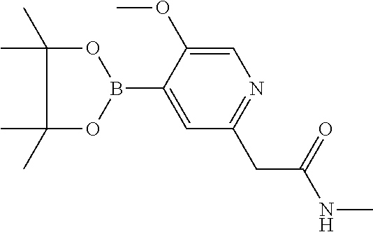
B1(C2=CC(CC(NC)=O)=NC=C2OC)OC(C)(C)C(C)(C)O1
